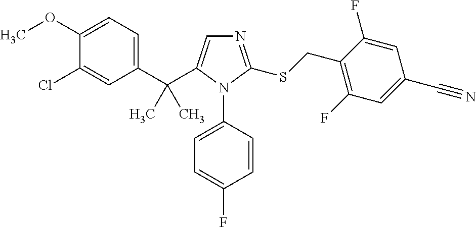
C1(OC)=CC=C(C(C2=CN=C(SCC3=C(F)C=C(C#N)C=C3F)N2C2=CC=C(F)C=C2)(C)C)C=C1Cl
